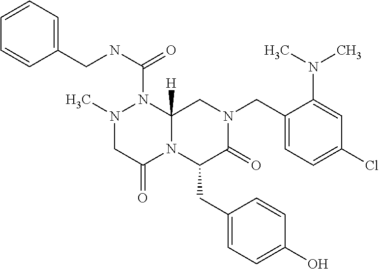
C1=CC=C(CNC(=O)N2N(C)CC(=O)N3C2([H])CN(CC2=CC=C(Cl)C=C2N(C)C)C(=O)C3CC2=CC=C(O)C=C2)C=C1
